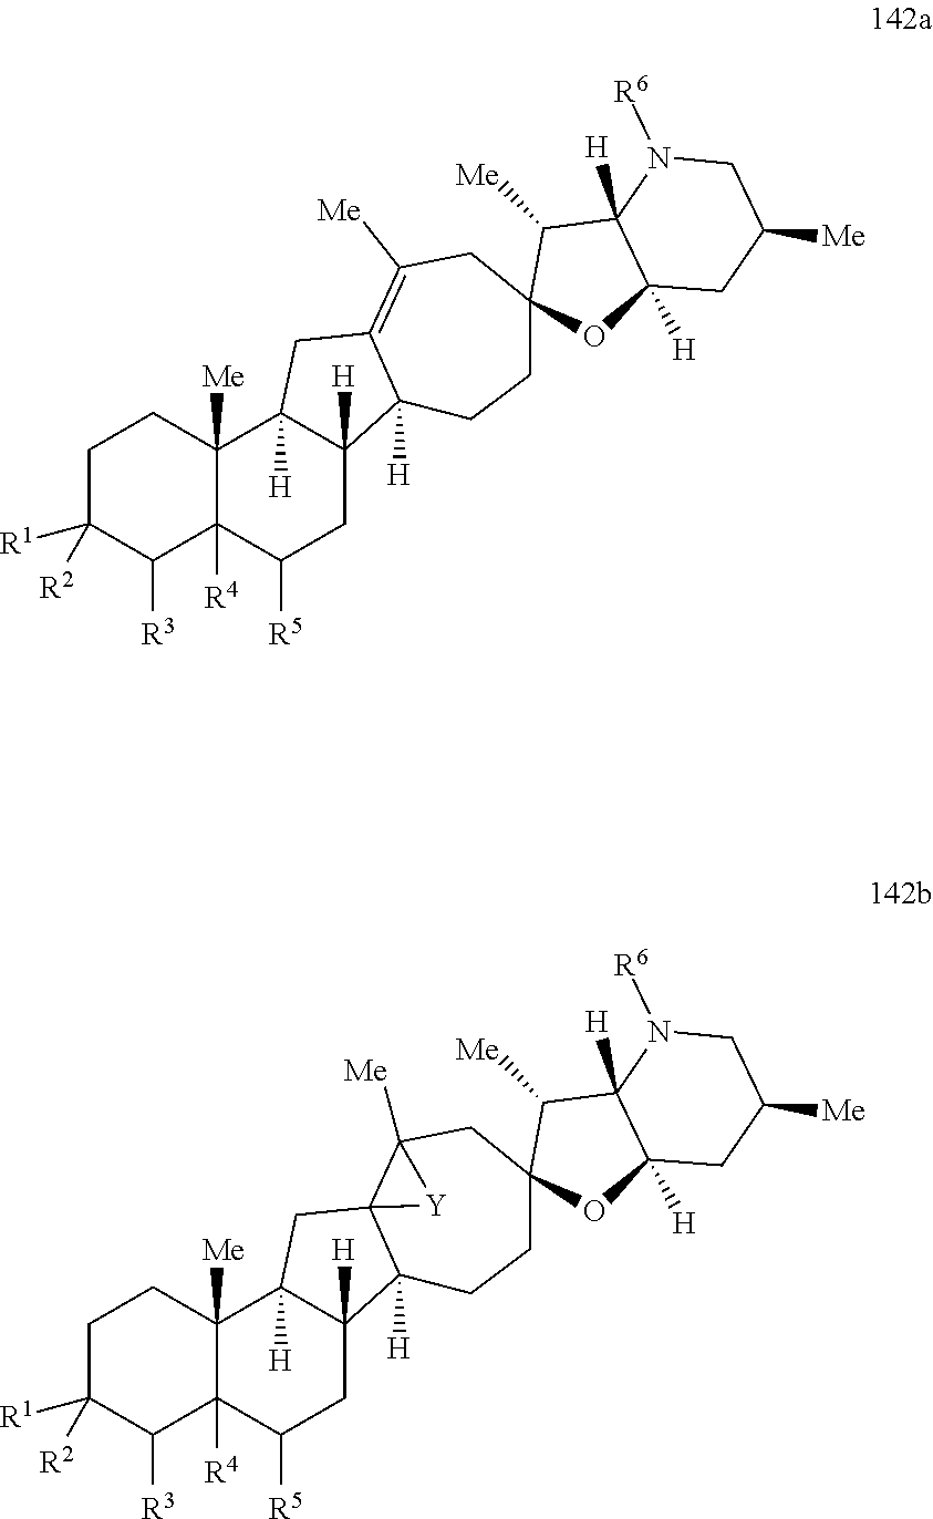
C1C([R1])([R2])C([R3])C2([R4])C([Me])(C1)C1([H])C([H])(CC2[R5])C2([H])C(=C([Me])CC3(CC2)OC2([H])C([H])(C3[Me])N([R6])CC([Me])C2)C1.C1C([R1])([R2])C([R3])C2([R4])C([Me])(C1)C1([H])C([H])(CC2[R5])C2([H])C3(C1)C([Me])(CC1(CC2)OC2([H])C([H])(C1[Me])N([R6])CC([Me])C2)[Y]3
